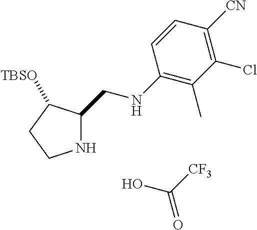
N1C(CNC2=C(C)C(Cl)=C([CN])C=C2)C([TBSO])CC1.OC(=O)[CF3]
